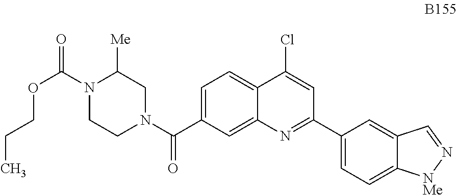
C1=C(C(N2CC([Me])N(C(=O)OCCC)CC2)=O)C=C2C(=C1)C(Cl)=CC(C1=CC=C3C(=C1)C=N[NMe]3)=N2
